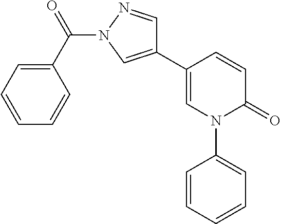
C1=CC(C2=CN(C(=O)C3=CC=CC=C3)N=C2)=CN(C2=CC=CC=C2)C1=O
